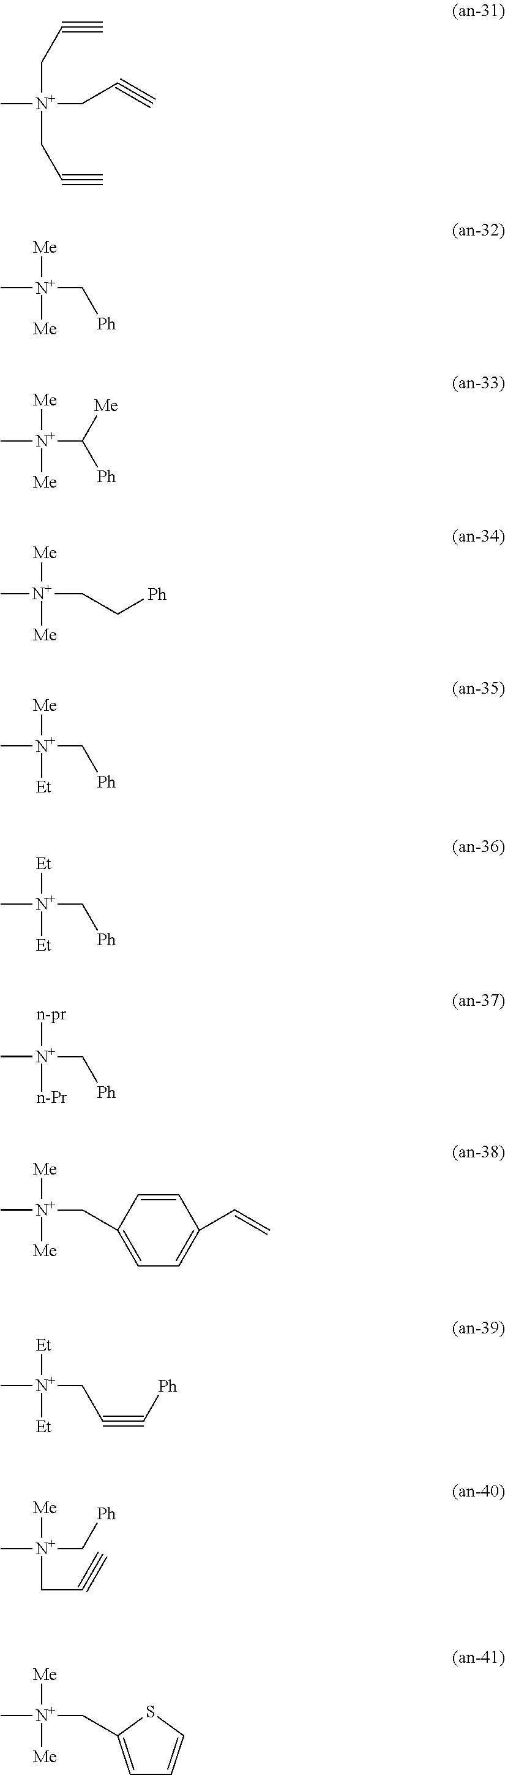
C([N+](CC#C)(CC#C)C)C#C.[Me][N+](C[Ph])([Me])C.[Me][N+](C([Ph])[Me])([Me])C.[Me][N+](CC[Ph])([Me])C.[Me][N+](C[Ph])([Et])C.[Et][N+](C[Ph])([Et])C.[n-pr][N+](C[Ph])([n-Pr])C.[Me][N+](CC1=CC=C(C=C)C=C1)([Me])C.[Et][N+](CC#C[Ph])([Et])C.[Me][N+](C[Ph])(CC#C)C.C1=C(C[N+]([Me])([Me])C)SC=C1
